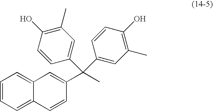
C1=CC=C2C(=C1)C=C(C(C)(C1=CC(C)=C(O)C=C1)C1=CC(C)=C(O)C=C1)C=C2
